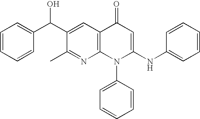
C1(C)=NC2=C(C=C1C(C1=CC=CC=C1)O)C(=O)C=C(NC1=CC=CC=C1)N2C1=CC=CC=C1
